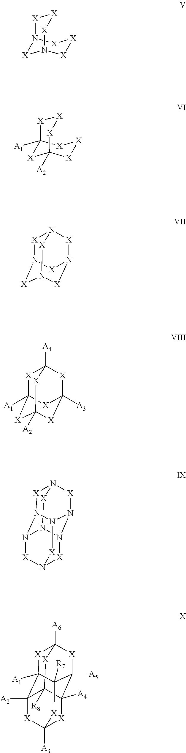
[X]1[X][X]N2[X][X][X]N1[X]2.[X]1[X][X]C2([A1])[X][X][X]C1([A2])[X]2.[X]1N2[X]N3[X]N([X]N1[X]3)[X]2.[X]1C2([A1])[X]C3([A2])[X]C([A3])([X]C1([A4])[X]3)[X]2.[X]1N2[X]N3N4[X]N5[X]N(N1N3[X]5)N4[X]2.[X]1C2([A6])[X]C3([A5])C4([A4])[X]C5([A3])[X]C([A2])(C1([A1])C3([R7])[X]5)C4([R8])[X]2
